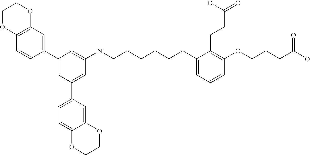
C1(C2=CC3=C(C=C2)OCCO3)=CC(C2=CC=C3C(=C2)OCCO3)=CC(NCCCCCCC2=CC=CC(OCCCC(O)=O)=C2CCC(=O)O)=C1
